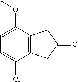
C1=C(OC)C2=C(C(Cl)=C1)CC(=O)C2
